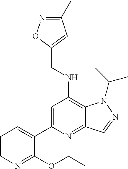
C1=C(C2=CC=CN=C2OCC)N=C2C(=C1NCC1=CC(C)=NO1)N(C(C)C)N=C2
